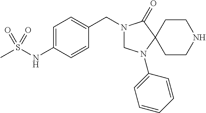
CS(NC1=CC=C(CN2CN(C3=CC=CC=C3)C3(C2=O)CCNCC3)C=C1)(=O)=O
